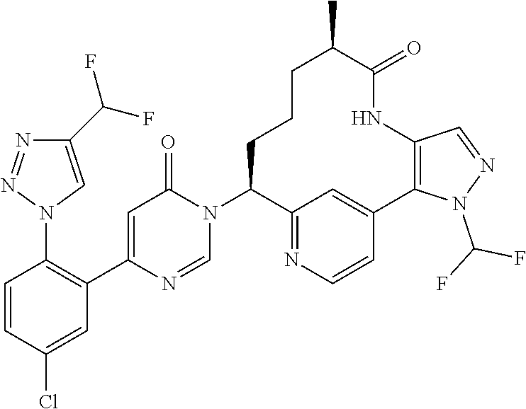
C1(C(F)F)=CN(C2=C(C3=CC(=O)N(C4CCCC(C)C(=O)NC5=C(C6=CC4=NC=C6)N(C(F)F)N=C5)C=N3)C=C(Cl)C=C2)N=N1
